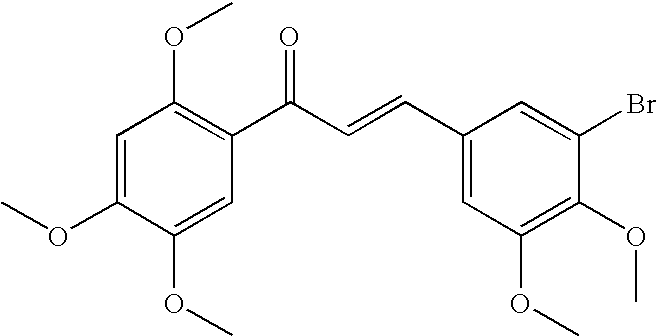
C1=C(OC)C(OC)=CC(C(C=CC2=CC(OC)=C(OC)C(Br)=C2)=O)=C1OC
